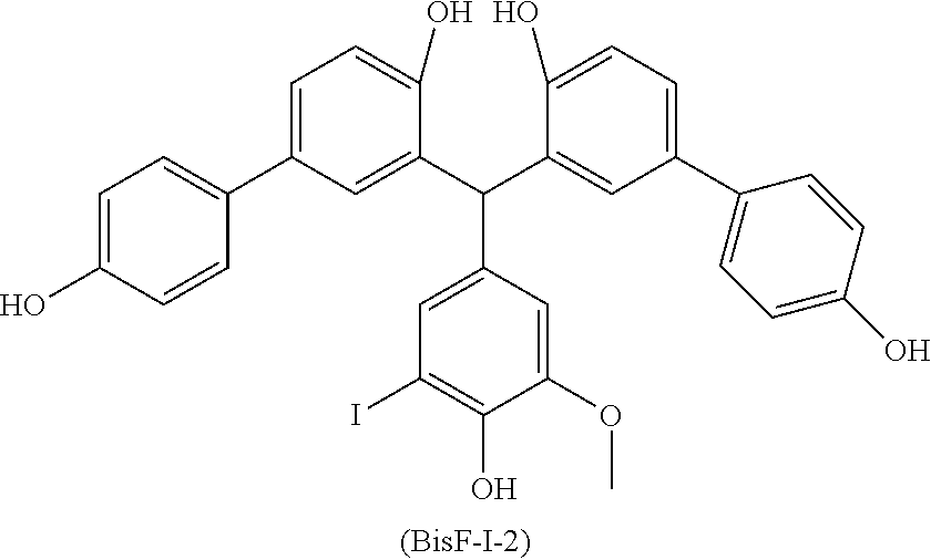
C1(C(C2=CC(C3=CC=C(O)C=C3)=CC=C2O)C2=CC(C3=CC=C(O)C=C3)=CC=C2O)=CC(I)=C(O)C(OC)=C1
